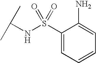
C1(S(NC(C)C)(=O)=O)=CC=CC=C1N
